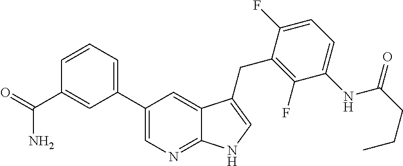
C12=NC=C(C3=CC=CC(C(=O)N)=C3)C=C1C(CC1=C(F)C(NC(CCC)=O)=CC=C1F)=CN2
